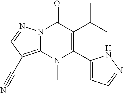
N12C(=C(C#N)C=N1)N(C)C(C1=CC=NN1)=C(C(C)C)C2=O
